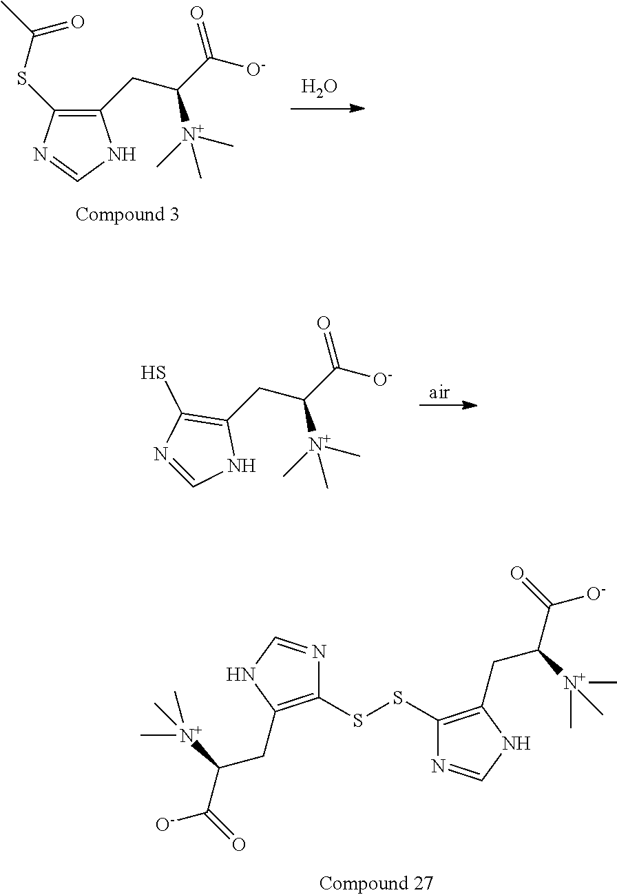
C1(CC(C([O-])=O)[N+](C)(C)C)=C(S)N=CN1.[air].C1(SSC2=C(CC([N+](C)(C)C)C([O-])=O)NC=N2)=C(CC([N+](C)(C)C)C([O-])=O)NC=N1.C1(CC(C([O-])=O)[N+](C)(C)C)=C(SC(C)=O)N=CN1.O
